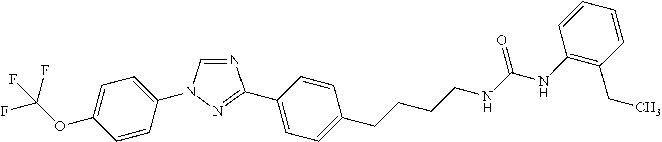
C1=C(OC(F)(F)F)C=CC(N2C=NC(C3=CC=C(CCCCNC(NC4=C(CC)C=CC=C4)=O)C=C3)=N2)=C1
